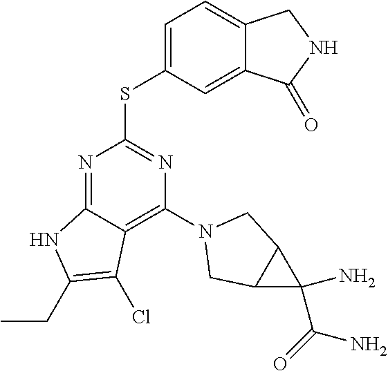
N1=C2C(=C(N3CC4C(C4(N)C(=O)N)C3)N=C1SC1=CC=C3C(=C1)C(=O)NC3)C(Cl)=C(CC)N2
